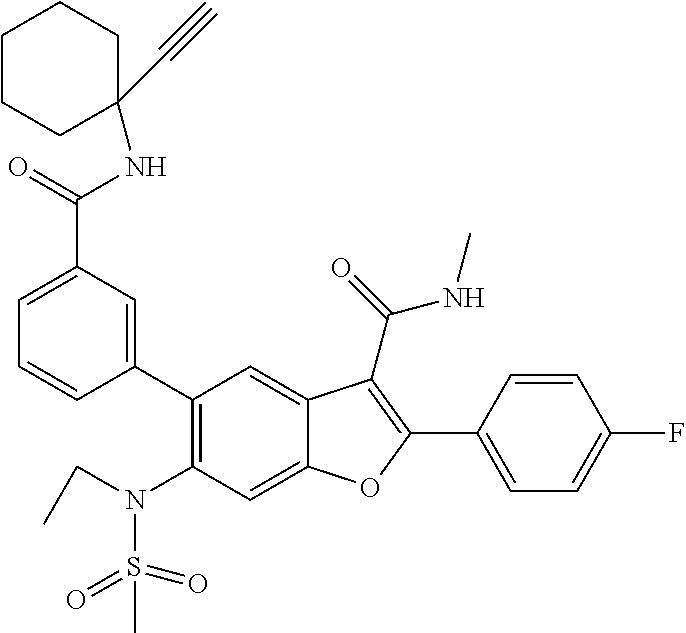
C1=C(C(=O)NC2(C#C)CCCCC2)C=C(C2=C(N(CC)S(C)(=O)=O)C=C3C(=C2)C(C(=O)NC)=C(C2=CC=C(F)C=C2)O3)C=C1
